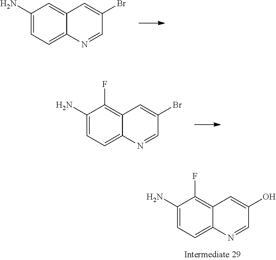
C1(N)=CC=C2C(=C1)C=C(Br)C=N2.C1(N)=CC=C2C(=C1F)C=C(Br)C=N2.C1(N)=CC=C2C(=C1F)C=C(O)C=N2
